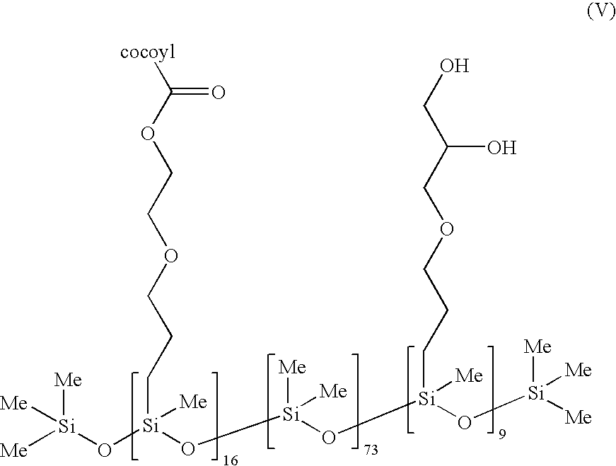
[Me][Si](O[Si](O[Si](O[Si](O[Si]([Me])([Me])[Me])(CCCOCC(CO)O)[Me])([Me])[Me])(CCCOCCOC([cocoyl])=O)[Me])([Me])[Me]
